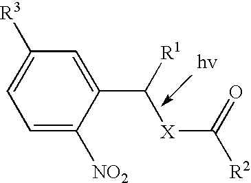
C1=C([NO2])C(C([X]C(=O)[R2])[R1])=CC([R3])=C1.[hv]
